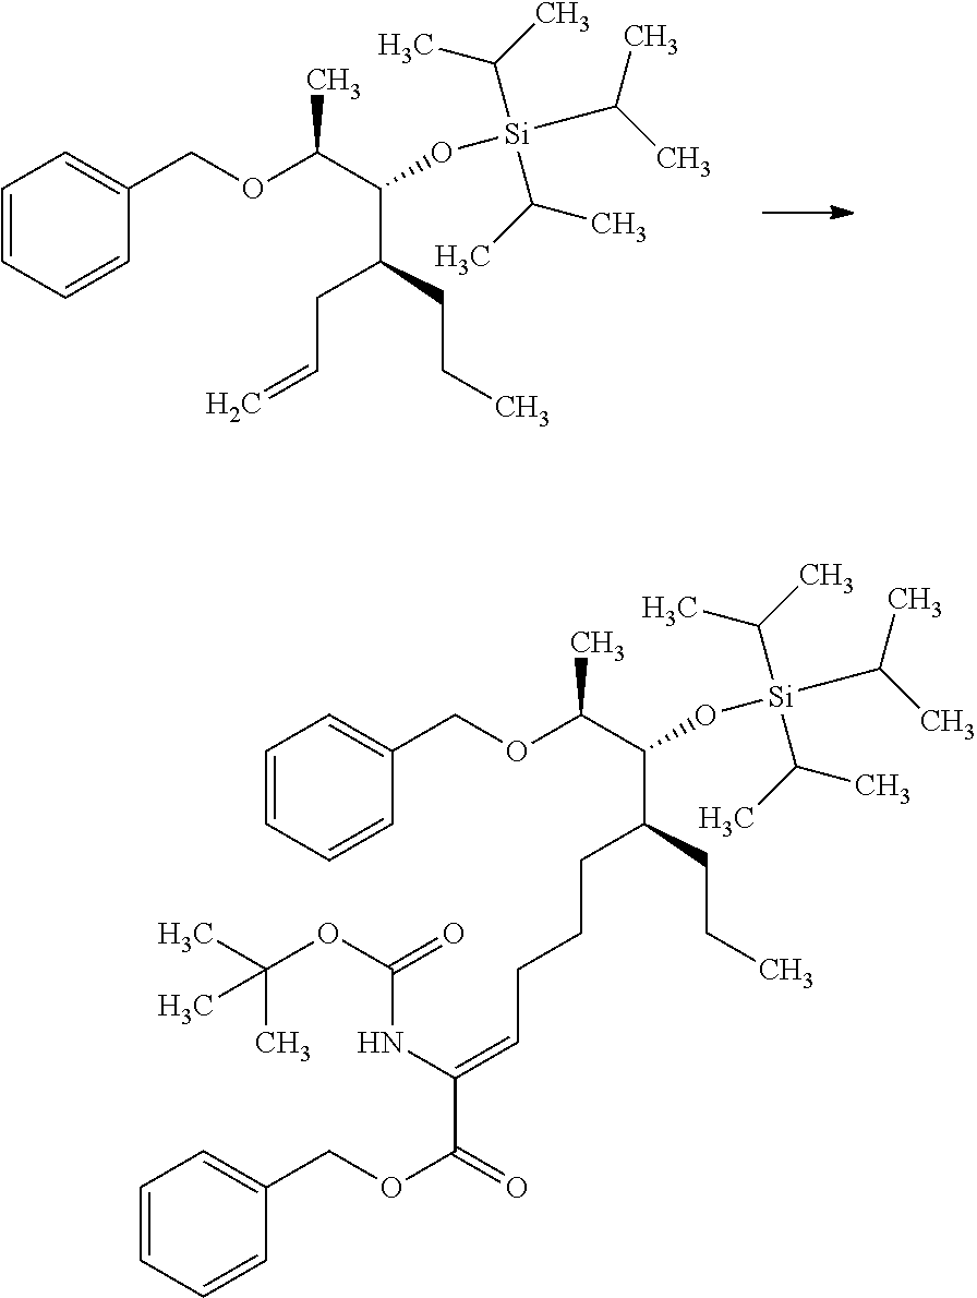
C1=CC=CC(COC(C(O[Si](C(C)C)(C(C)C)C(C)C)C(CC=C)CCC)C)=C1.C1=CC=CC(COC(C(O[Si](C(C)C)(C(C)C)C(C)C)C(CCCC=C(C(OCC2=CC=CC=C2)=O)NC(OC(C)(C)C)=O)CCC)C)=C1
